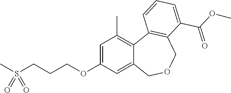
C1=C(OCCCS(C)(=O)=O)C=C2C(=C1C)C1=C(COC2)C(C(OC)=O)=CC=C1
